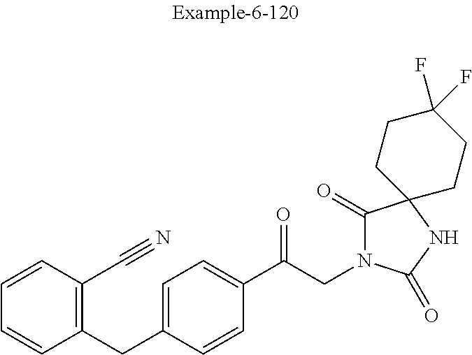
C(C1=C(C#N)C=CC=C1)C1=CC=C(C(CN2C(=O)C3(NC2=O)CCC(F)(F)CC3)=O)C=C1
